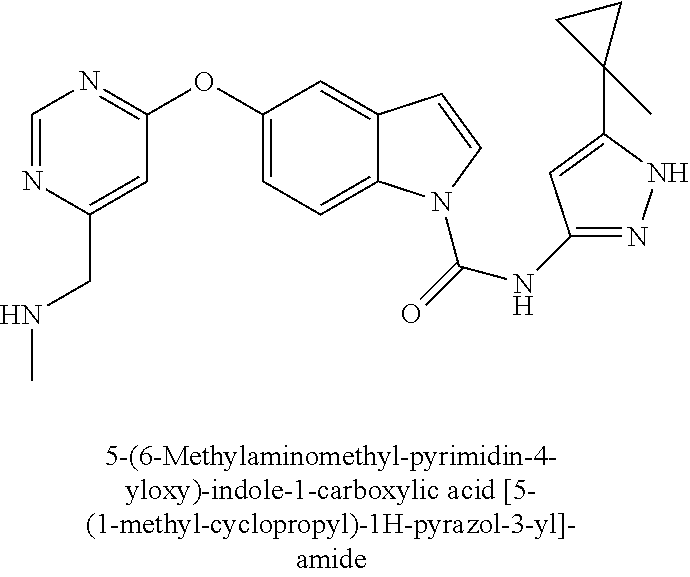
C1=NC(CNC)=CC(OC2=CC=C3C(=C2)C=CN3C(=O)NC2=NNC(C3(C)CC3)=C2)=N1
